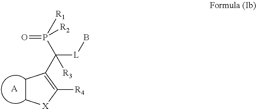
C1C[X]C([R4])=C1C(P([R1])(=O)[R2])([R3])[L]B.[A]
